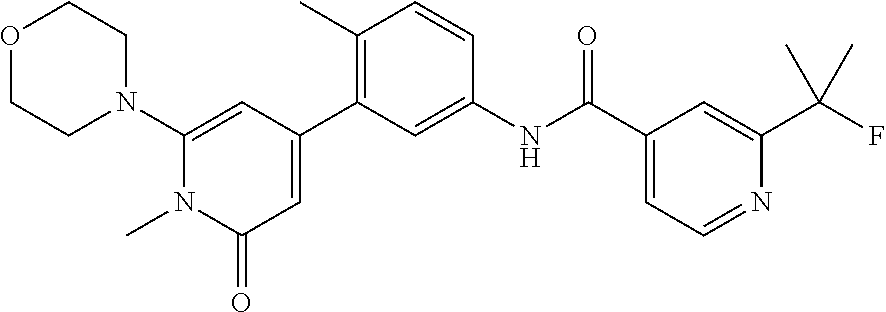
O1CCN(C2=CC(C3=C(C)C=CC(NC(C4=CC=NC(C(C)(F)C)=C4)=O)=C3)=CC(=O)N2C)CC1
